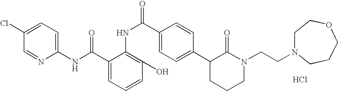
C1(NC(C2=CC=CC(O)=C2NC(C2=CC=C(C3CCCN(CCN4CCOCCC4)C3=O)C=C2)=O)=O)=CC=C(Cl)C=N1.Cl
